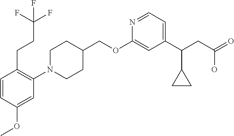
C1(OCC2CCN(C3=C(CCC(F)(F)F)C=CC(OC)=C3)CC2)=CC(C(CC(=O)O)C2CC2)=CC=N1
